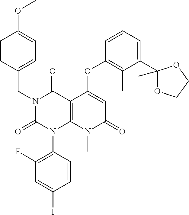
C1(F)=C(N2C3=C(C(=O)N(CC4=CC=C(OC)C=C4)C2=O)C(OC2=C(C)C(C4(C)OCCO4)=CC=C2)=CC(=O)N3C)C=CC(I)=C1
